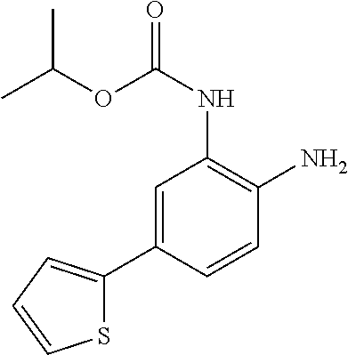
CC(OC(NC1=C(N)C=CC(C2=CC=CS2)=C1)=O)C
